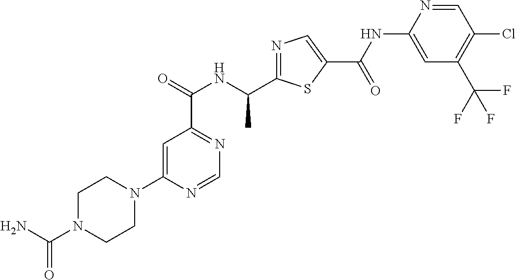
N1=C(C(NC(C2=NC=NC(N3CCN(C(N)=O)CC3)=C2)=O)C)SC(C(=O)NC2=CC(C(F)(F)F)=C(Cl)C=N2)=C1
